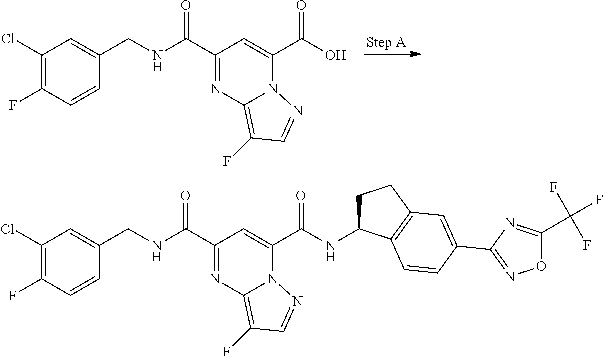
C1(Cl)=C(F)C=CC(CNC(=O)C2=NC3=C(F)C=NN3C(C(=O)O)=C2)=C1.C1(Cl)=C(F)C=CC(CNC(=O)C2=NC3=C(F)C=NN3C(C(=O)NC3CCC4=C3C=CC(C3=NOC(C(F)(F)F)=N3)=C4)=C2)=C1
